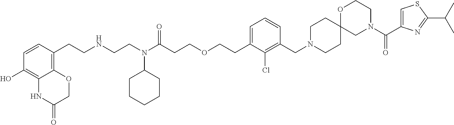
C1=CC(CCNCCN(C(CCOCCC2=CC=CC(CN3CCC4(CC3)CN(C(C3=CSC(C(C)C)=N3)=O)CCO4)=C2Cl)=O)C2CCCCC2)=C2C(=C1O)NC(=O)CO2
